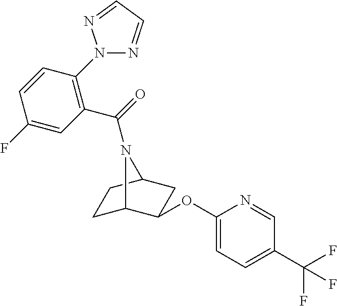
C1C2C(OC3=CC=C(C(F)(F)F)C=N3)CC(C1)N2C(=O)C1=C(N2N=CC=N2)C=CC(F)=C1
